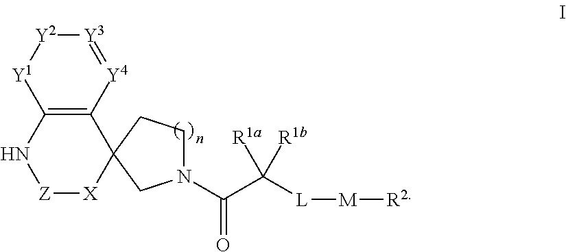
[Y3]1=[Y4]C2=C([Y1][Y2]1)N[Z][X]C21CCN(C(C([L][M][R2])([R1b])[R1a])=O)C1
